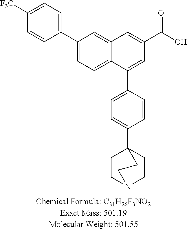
C12=CC(C3=CC=C([F3C])C=C3)=CC=C1C(C1=CC=C(C34CCN(CC3)CC4)C=C1)=CC(C(O)=O)=C2
